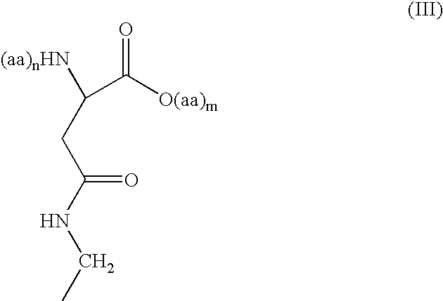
[(aa)nHN]C(CC(NCC)=O)C([O(aa)m])=O
